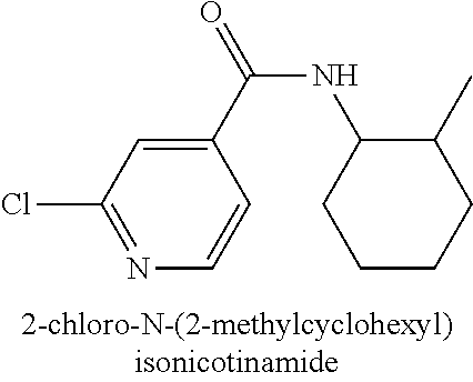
C1(C(NC2CCCCC2C)=O)=CC(Cl)=NC=C1
